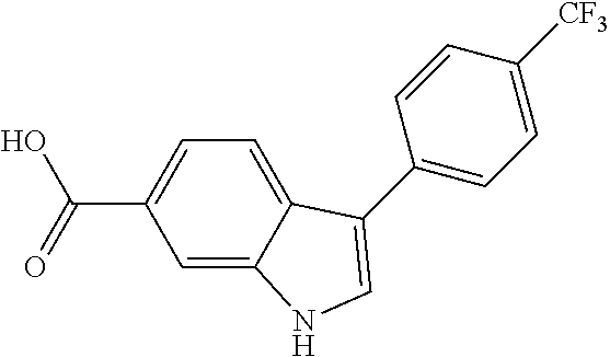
C1=C2C(=CC(C(=O)O)=C1)NC=C2C1=CC=C([CF3])C=C1
